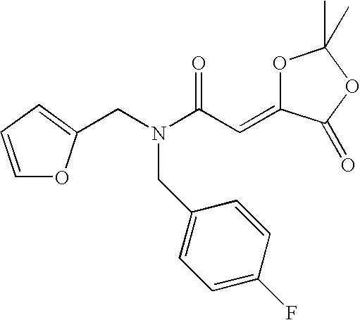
C1=CC=C(CN(C(C=C2OC(C)(C)OC2=O)=O)CC2=CC=C(F)C=C2)O1
